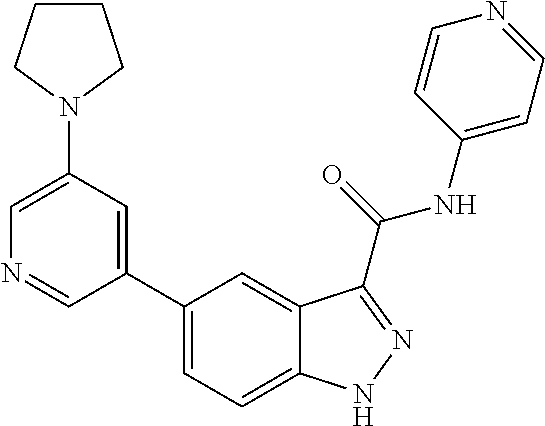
C1(N2CCCC2)=CN=CC(C2=CC=C3C(=C2)C(C(NC2=CC=NC=C2)=O)=NN3)=C1
